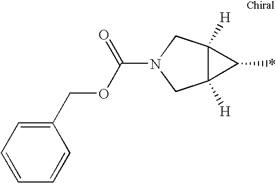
C1=CC=CC(COC(N2CC3([H])C([H])(C2)C3*)=O)=C1
